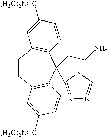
C1CC2=C(C=CC([(H3C)2NOC])=C2)C(CCN)(C2=NN=CN2)C2=C1C=C([(H3C)2NOC])C=C2
